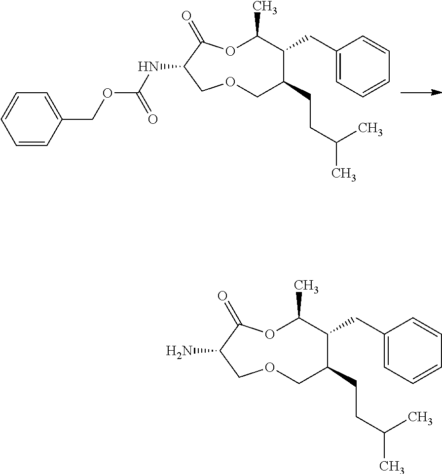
C(C1C(CCC(C)C)COCC(NC(OCC2=CC=CC=C2)=O)C(=O)OC1C)C1=CC=CC=C1.C(C1C(CCC(C)C)COCC(N)C(=O)OC1C)C1=CC=CC=C1
